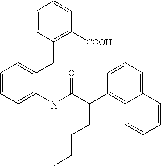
C1=CC=C(NC(C(C2=C3C(=CC=C2)C=CC=C3)CC=CC)=O)C(CC2=C([COOH])C=CC=C2)=C1
